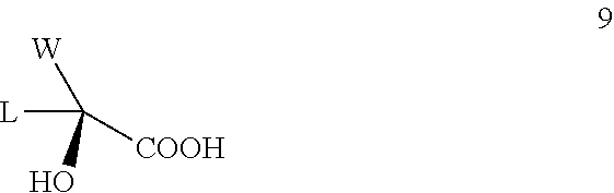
C([L])([W])(O)[COOH]
